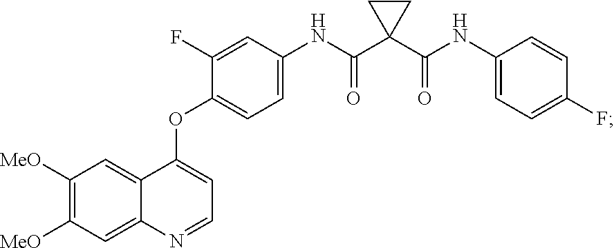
C12=CC([MeO])=C([MeO])C=C1N=CC=C2OC1=CC=C(NC(C2(C(NC3=CC=C(F)C=C3)=O)CC2)=O)C=C1F
